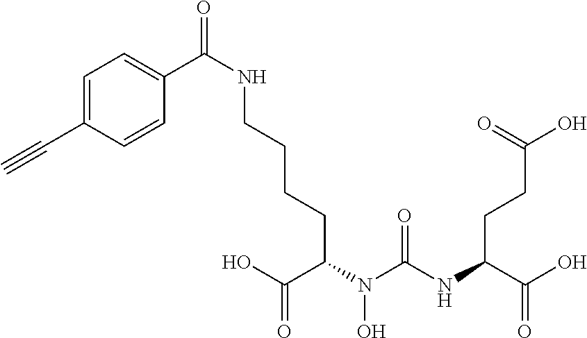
OC(C(N(C(NC(C(O)=O)CCC(=O)O)=O)O)CCCCNC(C1=CC=C(C#C)C=C1)=O)=O
